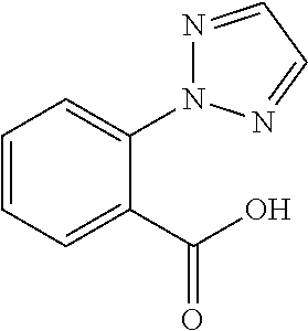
N1=CC=NN1C1=CC=CC=C1C(O)=O
